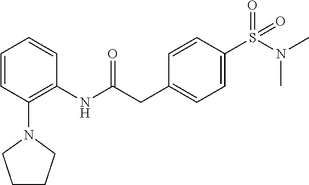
C1=CC(N2CCCC2)=C(NC(CC2=CC=C(S(=O)(=O)N(C)C)C=C2)=O)C=C1
